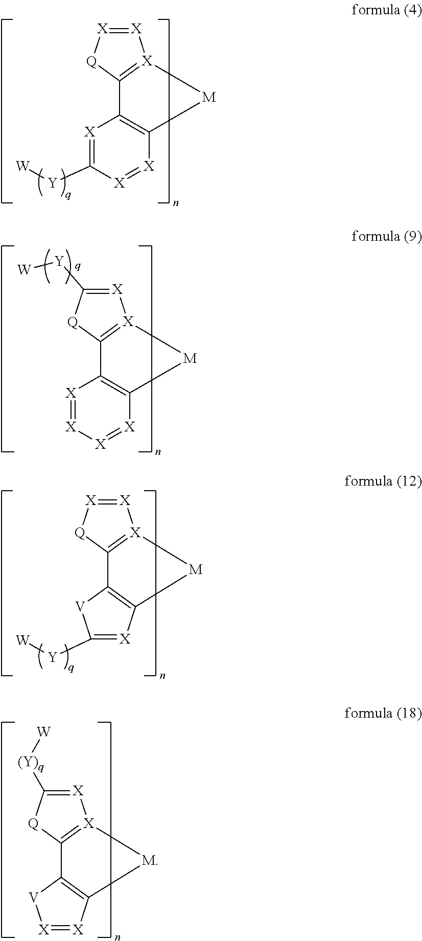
[X]1=[X][X]=[X]C2=C1C1=[X]([X]=C([Y][W])[Q]1)[M]2.[X]1=C([Y][W])[X]=[X]C2=C1C1=[X]([X]=[X][Q]1)[M]2.C12=C([X]=C([Y][W])[V]1)[M][X]1=C2[Q][X]=[X]1.C12=C([X]=[X][V]1)[M][X]1=C2[Q]C([(Y)q][W])=[X]1
